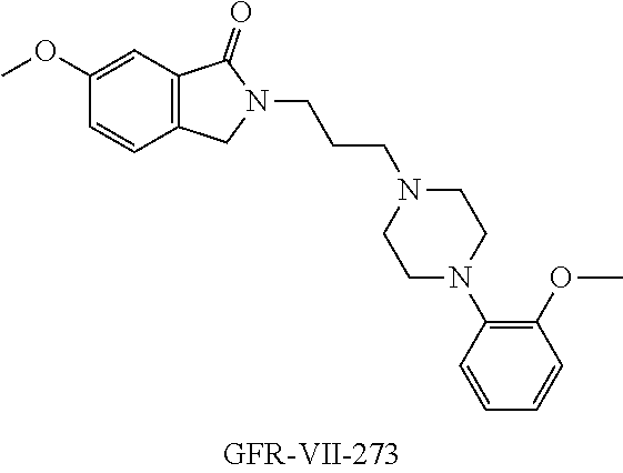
C1(OC)=CC2=C(C=C1)CN(CCCN1CCN(C3=C(OC)C=CC=C3)CC1)C2=O
